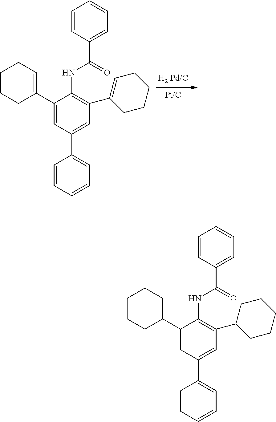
C1(C2=CCCCC2)=CC(C2=CC=CC=C2)=CC(C2=CCCCC2)=C1NC(C1=CC=CC=C1)=O.C1(C2CCCCC2)=CC(C2=CC=CC=C2)=CC(C2CCCCC2)=C1NC(C1=CC=CC=C1)=O
